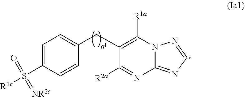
C1=C(S([R1c])(=O)=[NR2c])C=CC(CC2=C([R1a])N3C(=NC=N3)N=C2[R2a])=C1
